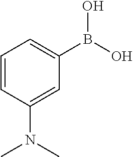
C1=CC(N(C)C)=CC(B(O)O)=C1
